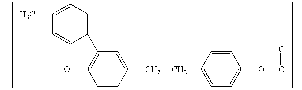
C1=CC(CCC2=CC=C(OC(=O)C)C=C2)=CC(C2=CC=C(C)C=C2)=C1OC
